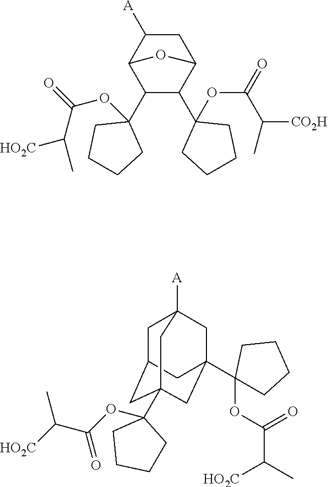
C1C([A])C2C(C3(OC(=O)C([HO2C])C)CCCC3)C(C3(OC(C([CO2H])C)=O)CCCC3)C1O2.C1C2CC3(C4(OC(C([HO2C])C)=O)CCCC4)CC(C4(OC(C(C)[HO2C])=O)CCCC4)(CC1([A])C3)C2
